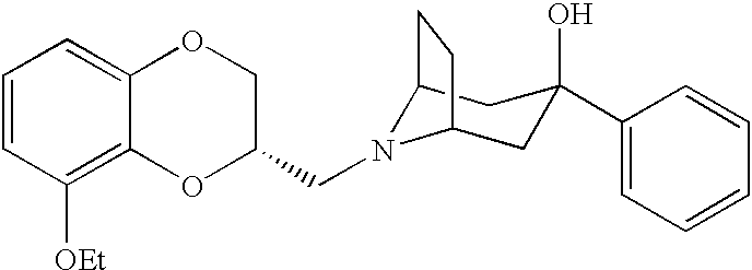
C12N(CC3COC4=CC=CC([OEt])=C4O3)C(CC(O)(C3=CC=CC=C3)C1)CC2
